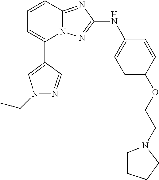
C1=CC2=NC(NC3=CC=C(OCCN4CCCC4)C=C3)=NN2C(C2=CN(CC)N=C2)=C1
